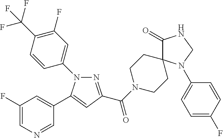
C1(F)=CN=CC(C2=CC(C(N3CCC4(CC3)C(=O)NCN4C3=CC=C(F)C=C3)=O)=NN2C2=CC(F)=C(C(F)(F)F)C=C2)=C1
